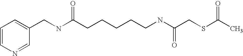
C1=CN=CC(CNC(CCCCCNC(CSC(C)=O)=O)=O)=C1
